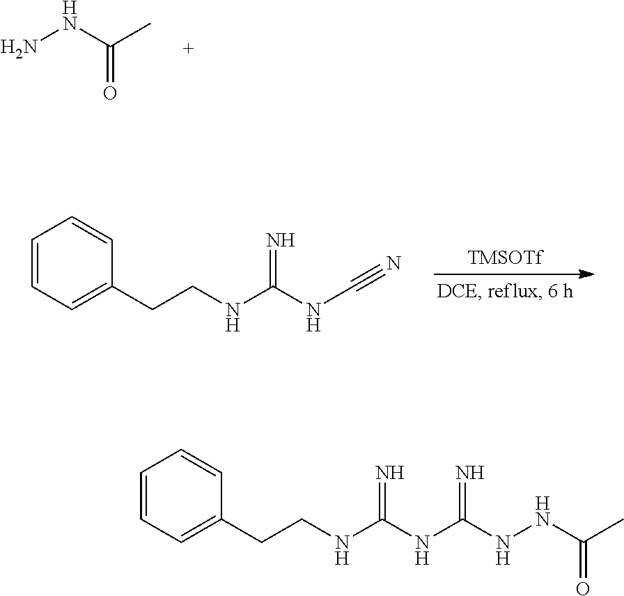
C(=O)(NN)C.C1=CC=C(CCNC(NC#N)=N)C=C1.[TMSOTf].C1=CC=C(CCNC(NC(=N)NNC(=O)C)=N)C=C1
